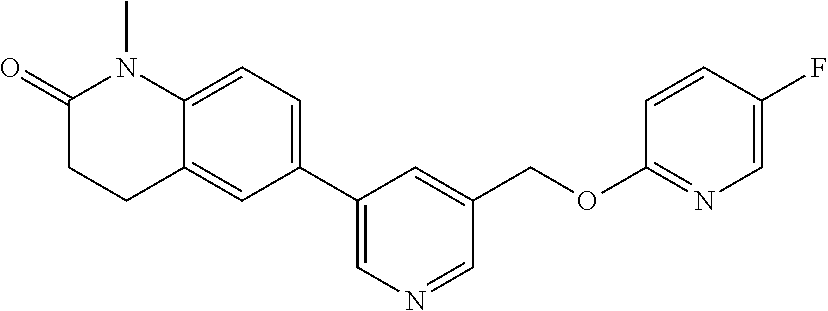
C12=CC=C(C3=CN=CC(COC4=NC=C(F)C=C4)=C3)C=C1CCC(=O)N2C
